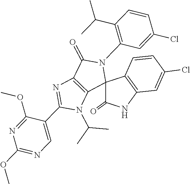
CC(N1C(C2=CN=C(OC)N=C2OC)=NC2=C1C1(N(C3=C(C(C)C)C=CC(Cl)=C3)C2=O)C2=C(C=C(Cl)C=C2)NC1=O)C
